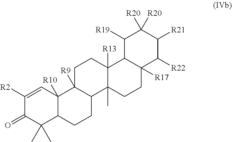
C1([R2])=CC2([R10])C(C(C)(C)C1=O)CCC1C2([R9])CCC2([R13])C1(C)CCC1([R17])C2C([R19])C([R20])([R20])C([R21])C1[R22]
